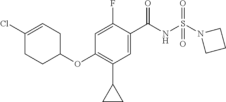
C1(Cl)=CCC(OC2=C(C3CC3)C=C(C(NS(N3CCC3)(=O)=O)=O)C(F)=C2)CC1
